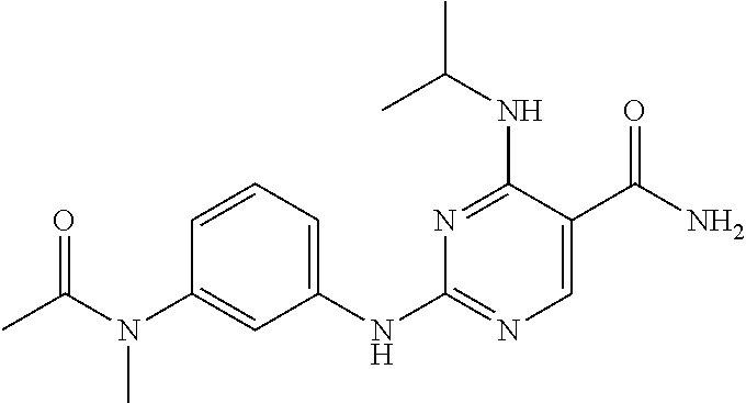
C1(NC2=NC=C(C(N)=O)C(NC(C)C)=N2)=CC=CC(N(C(C)=O)C)=C1
